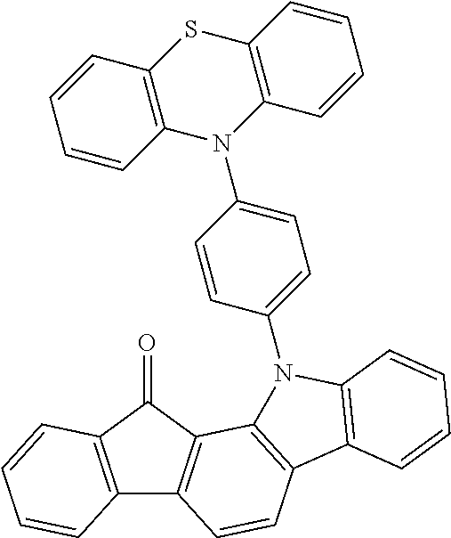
C12=C(C(=O)C3=C1C=CC1=C3N(C3=CC=C(N4C5=C(SC6=C4C=CC=C6)C=CC=C5)C=C3)C3=C1C=CC=C3)C=CC=C2
